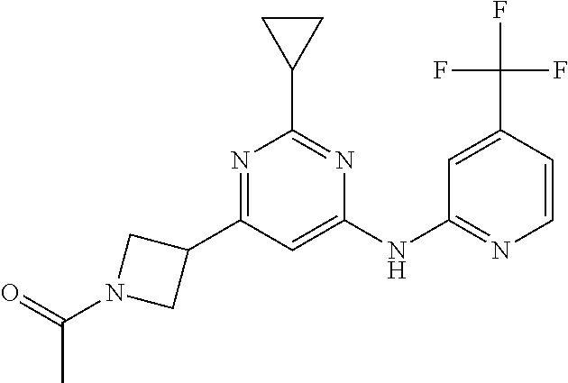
C1=C(NC2=NC=CC(C(F)(F)F)=C2)N=C(C2CC2)N=C1C1CN(C(=O)C)C1
